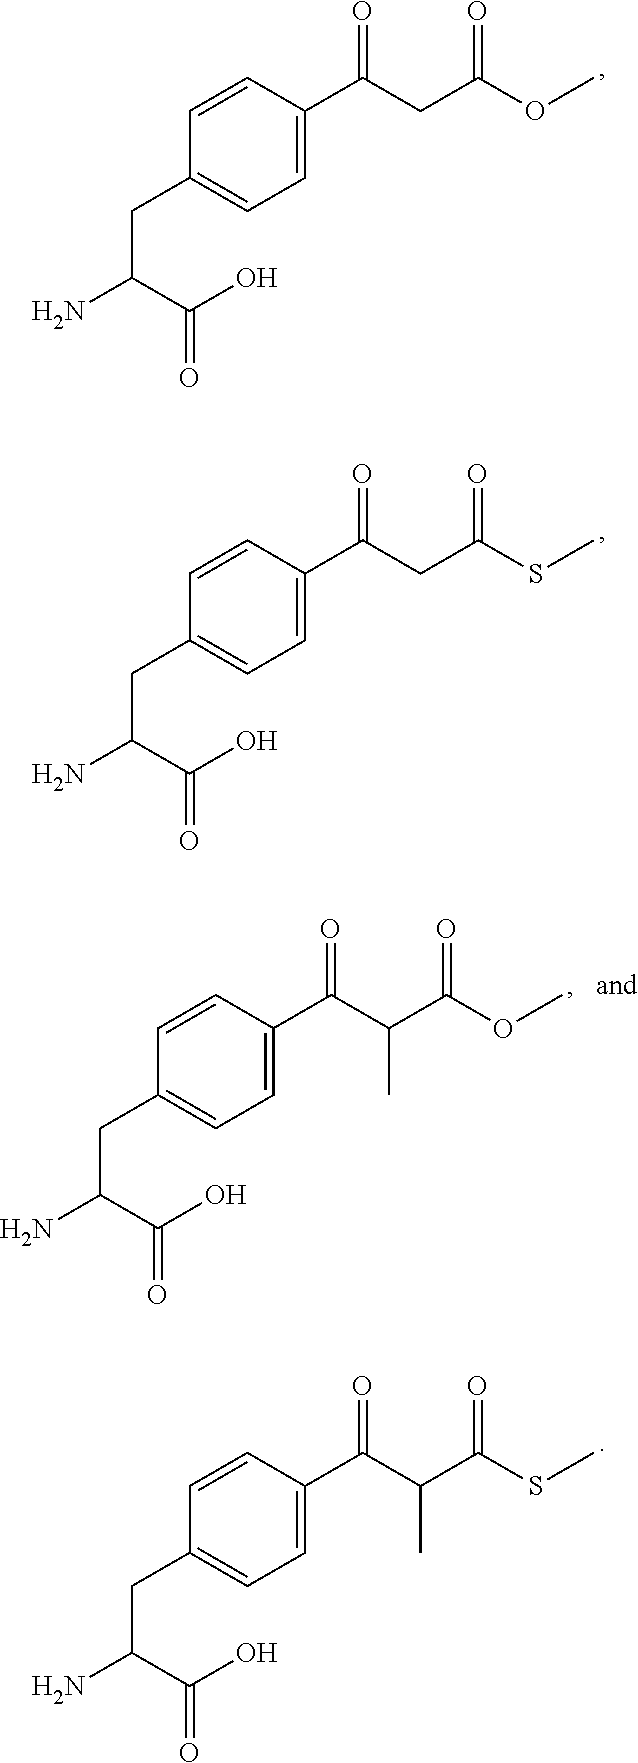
C1=CC(C(CC(=O)OC)=O)=CC=C1CC(N)C(O)=O.C1=CC(C(CC(=O)SC)=O)=CC=C1CC(N)C(O)=O.C1=CC(C(C(C(=O)OC)C)=O)=CC=C1CC(N)C(O)=O.C1=CC(C(C(C(=O)SC)C)=O)=CC=C1CC(N)C(O)=O
